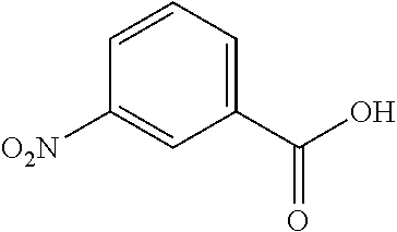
O=C(O)C1=CC=CC([O2N])=C1
